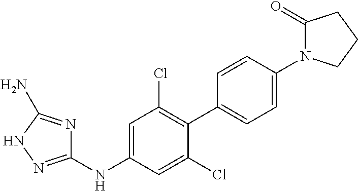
C1=C(Cl)C(C2=CC=C(N3C(=O)CCC3)C=C2)=C(Cl)C=C1NC1=NNC(N)=N1
